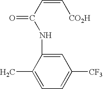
C1(C)=CC=C([CF3])C=C1NC(=O)C=C[CO2H]
